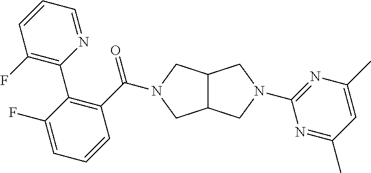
C12C(CN(C(=O)C3=C(C4=C(F)C=CC=N4)C(F)=CC=C3)C1)CN(C1=NC(C)=CC(C)=N1)C2
